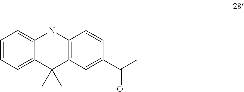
C1=CC=C2C(=C1)N(C)C1=C(C2(C)C)C=C(C(C)=O)C=C1
